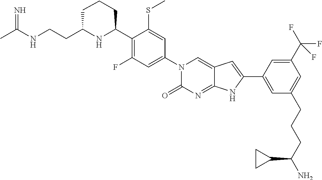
CC(NCCC1NC(C2=C(F)C=C(N3C(=O)N=C4C(=C3)C=C(C3=CC(CCCC(N)C5CC5)=CC(C(F)(F)F)=C3)N4)C=C2SC)CCC1)=N
